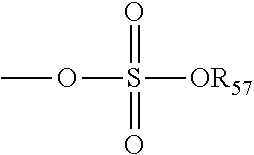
COS([OR57])(=O)=O
